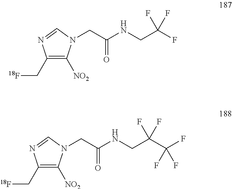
C1(C[18F])=C([NO2])N(CC(NCC(F)(F)F)=O)C=N1.C1(C[18F])=C([NO2])N(CC(NCC(C(F)(F)F)(F)F)=O)C=N1
